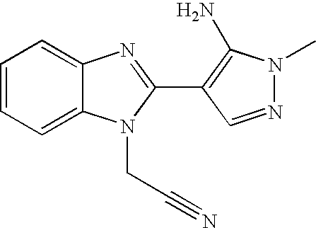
C1=CC=C2C(=C1)N=C(C1=C(N)N(C)N=C1)N2CC#N
